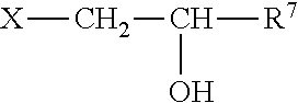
[X]CC([R7])O
